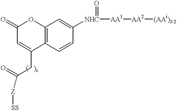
C1(=O)C=C(CC(=O)[Z][SS])C2=C(O1)C=C([NHC]([AA1][AA2][(AAi)J-2])=O)C=C2
